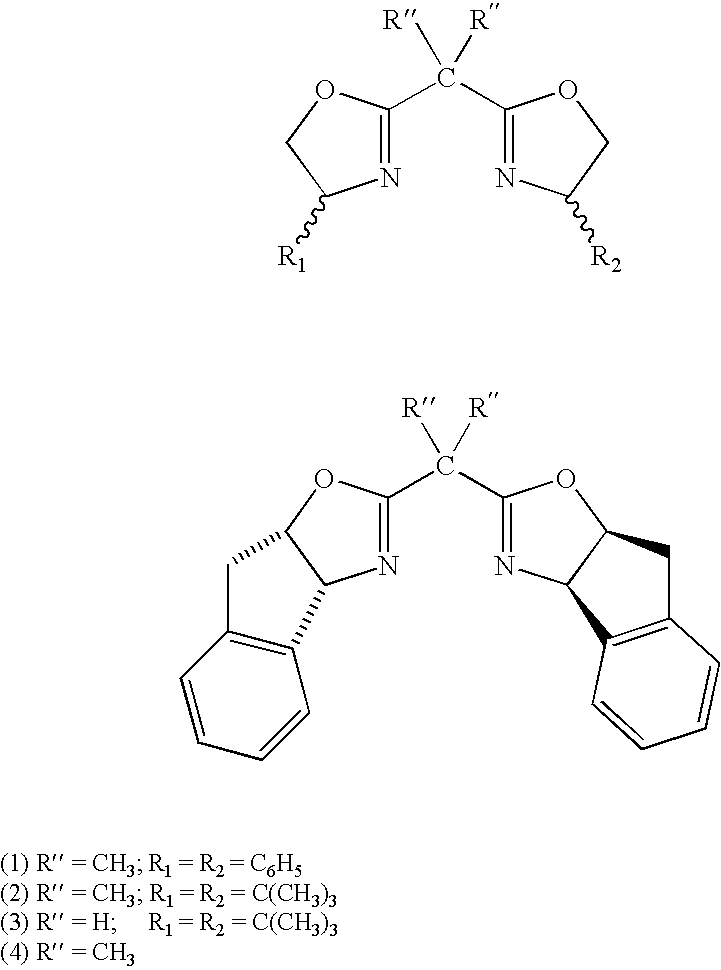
N1=C(C(C2=NC([R2])CO2)([R])[R])OCC1[R1].N1=C(C(C2=NC3C(O2)CC2=C3C=CC=C2)([R])[R])OC2C1C1=C(C=CC=C1)C2
